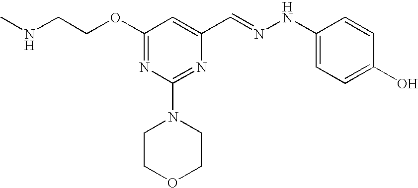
C(COC1=NC(N2CCOCC2)=NC(C=NNC2=CC=C(O)C=C2)=C1)NC
